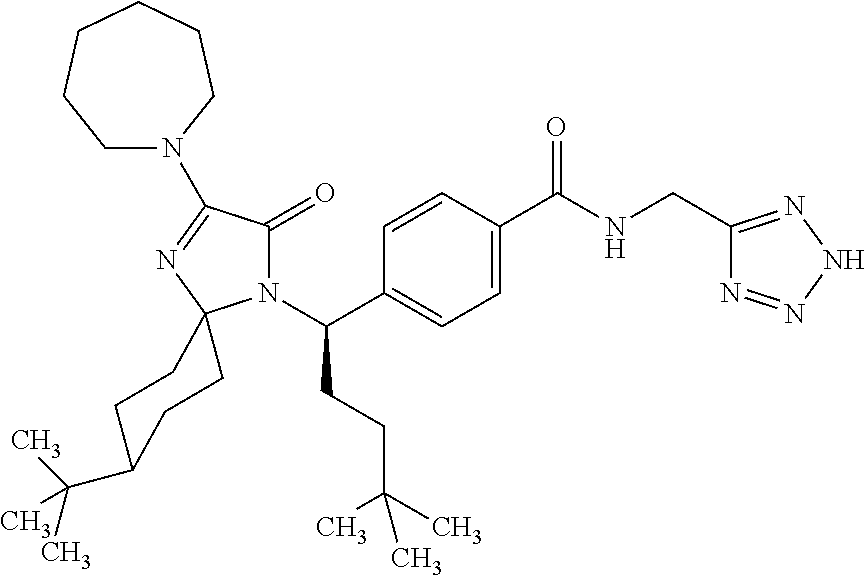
N1(C(C2=CC=C(C(NCC3=NNN=N3)=O)C=C2)CCC(C)(C)C)C(=O)C(N2CCCCCC2)=NC12CCC(C(C)(C)C)CC2
